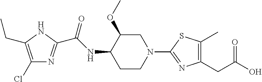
N1C(CC)=C(Cl)N=C1C(NC1C(OC)CN(C2=NC(CC(O)=O)=C(C)S2)CC1)=O
